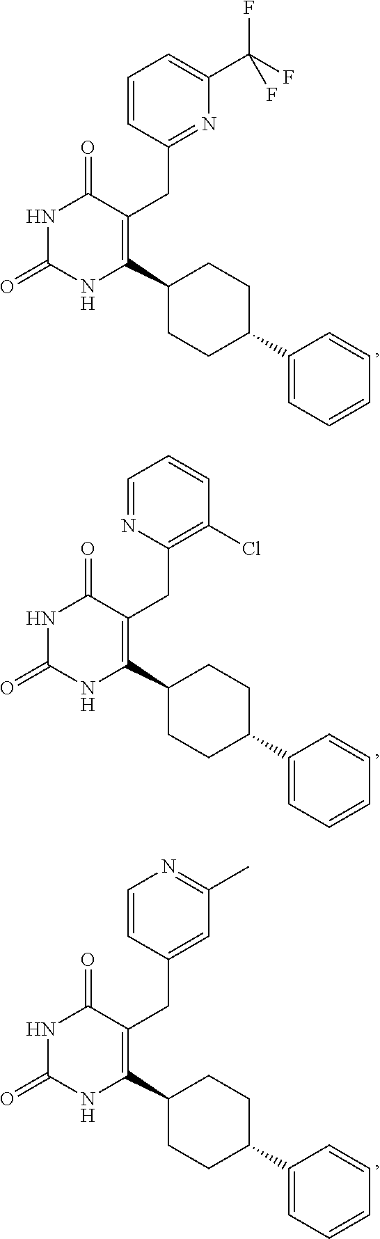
C1=CC(CC2=C(C3CCC(C4=CC=CC=C4)CC3)NC(=O)NC2=O)=NC(C(F)(F)F)=C1.C1=NC(CC2=C(C3CCC(C4=CC=CC=C4)CC3)NC(=O)NC2=O)=C(Cl)C=C1.C1=CC(CC2=C(C3CCC(C4=CC=CC=C4)CC3)NC(=O)NC2=O)=CC(C)=N1
